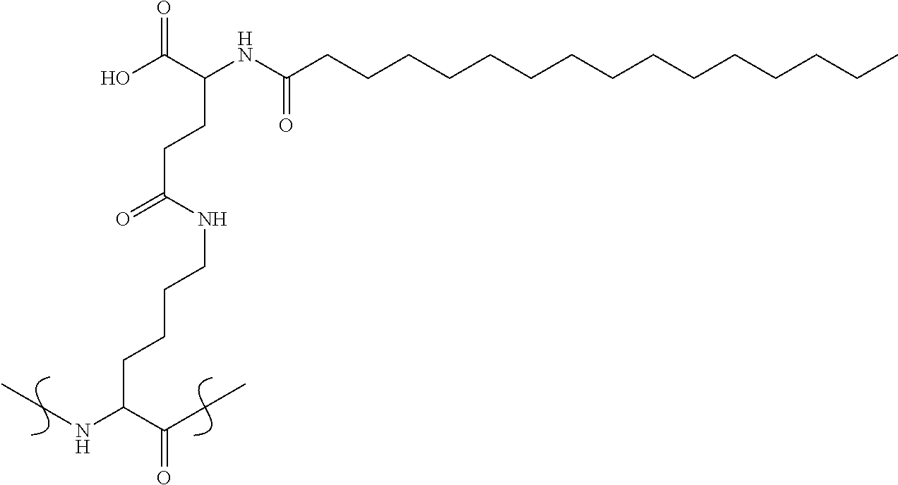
OC(=O)C(CCC(=O)NCCCCC(NCC)C(=O)CC)NC(=O)CCCCCCCCCCCCCCC
